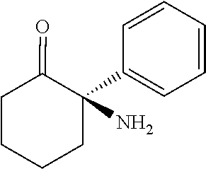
C1=CC(C2(N)C(=O)CCCC2)=CC=C1
